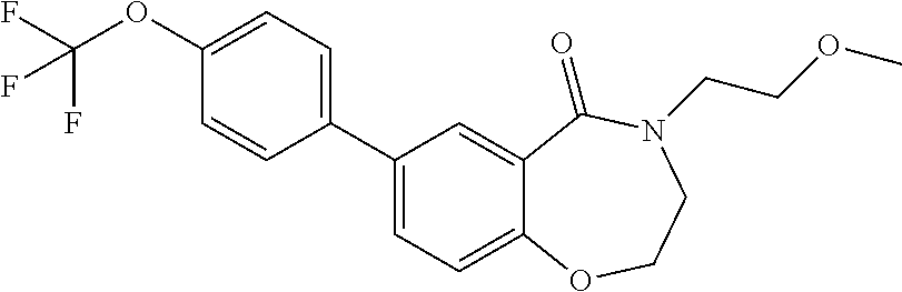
C1(C2=CC=C3C(=C2)C(=O)N(CCOC)CCO3)=CC=C(OC(F)(F)F)C=C1
